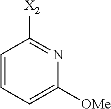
C1([OMe])=CC=CC([X2])=N1
